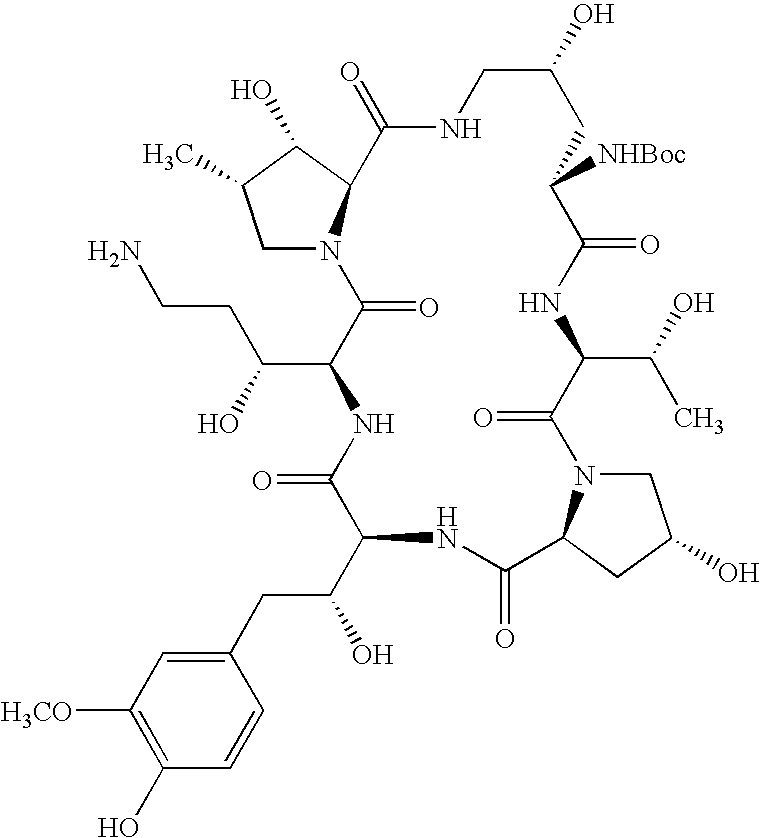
C1N2C(C(O)C1C)C(=O)NCC(O)CC([NHBoc])C(=O)NC(C(O)C)C(=O)N1CC(O)CC1C(=O)NC(C(CC1=CC([H3CO])=C(O)C=C1)O)C(=O)NC(C(O)CCN)C2=O
